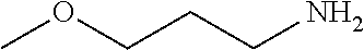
COCCCN
